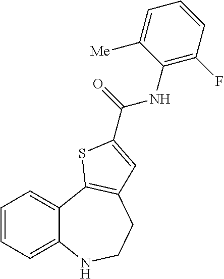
C1=CC=C2C(=C1)C1=C(CCN2)C=C(C(NC2=C(F)C=CC=C2[Me])=O)S1
